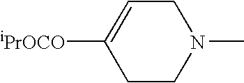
C1CN(C)CC=C1[iPrOCO]
